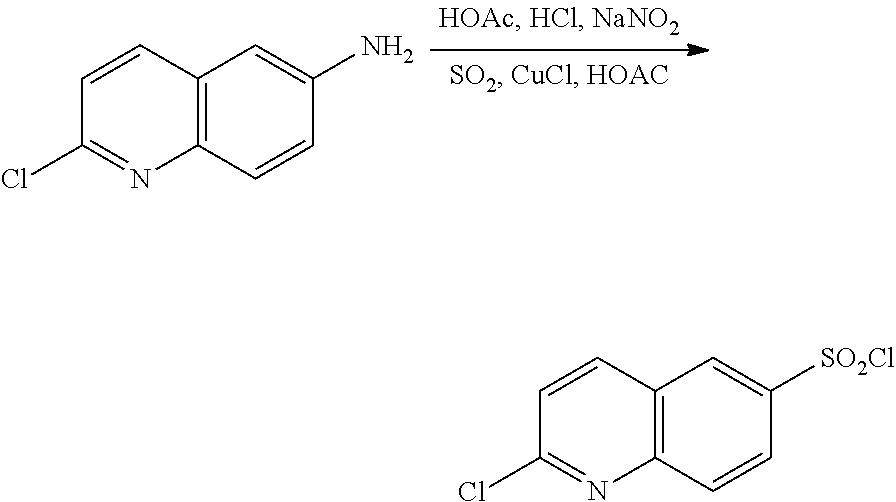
C1=CC2=C(N=C1Cl)C=CC(N)=C2.C1=CC2=C(N=C1Cl)C=CC([SO2Cl])=C2
